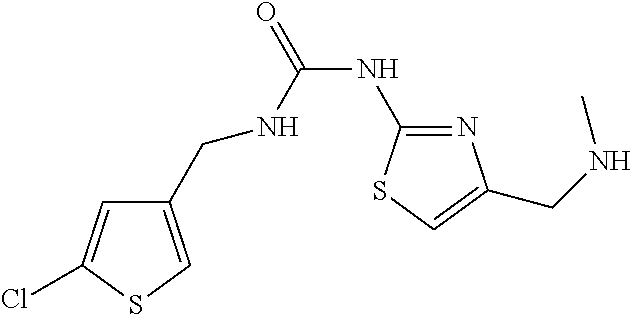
C1(CNC(NC2=NC(CNC)=CS2)=O)=CSC(Cl)=C1
